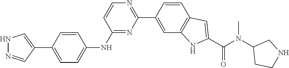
N(C1CCNC1)(C(C1=CC2=C(C=C(C3=NC=CC(NC4=CC=C(C5=CNN=C5)C=C4)=N3)C=C2)N1)=O)C
